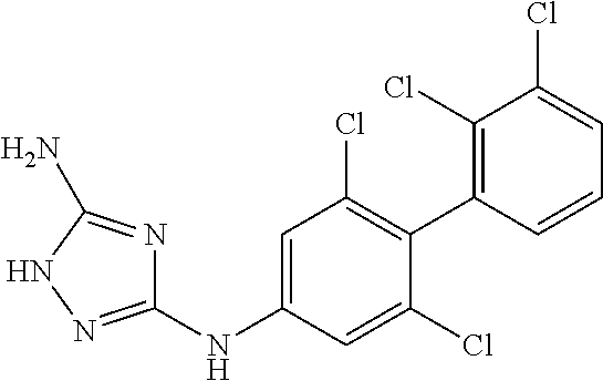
C1(NC2=CC(Cl)=C(C3=C(Cl)C(Cl)=CC=C3)C(Cl)=C2)=NNC(N)=N1
